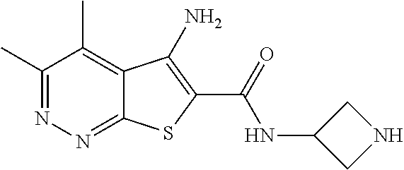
C1(C)=NN=C2C(=C1C)C(N)=C(C(=O)NC1CNC1)S2
